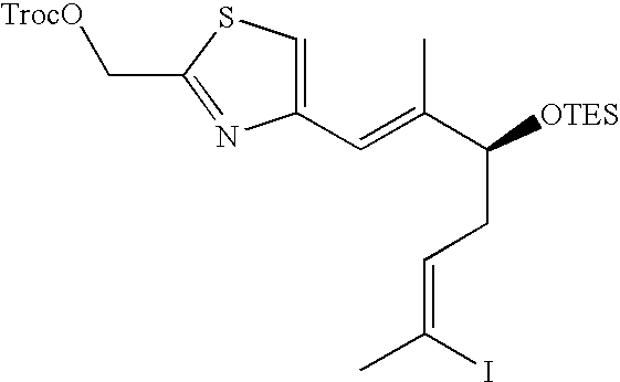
[TrocO]CC1=NC(C=C(C)C([OTES])CC=C(C)I)=CS1
